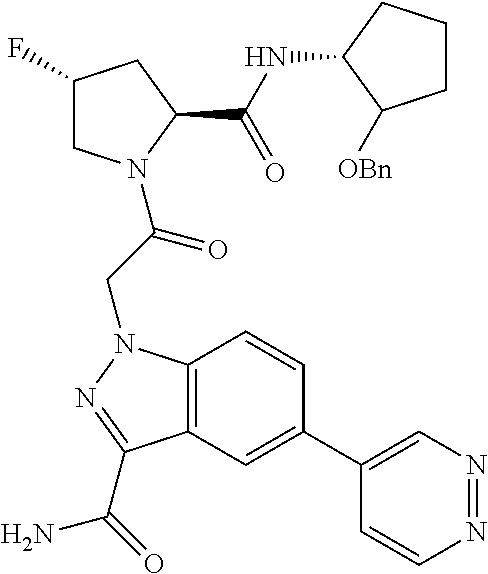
C1(F)CN(C(CN2C3=C(C(C(=O)N)=N2)C=C(C2=CN=NC=C2)C=C3)=O)C(C(NC2C([OBn])CCC2)=O)C1
